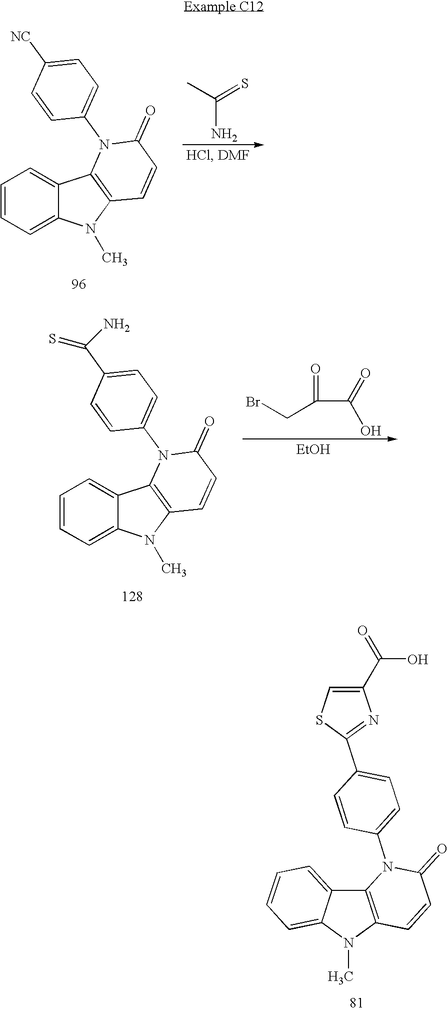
C12=C(N(C)C3=CC=CC=C13)C=CC(=O)N2C1=CC=C(C2=NC(C(=O)O)=CS2)C=C1.C(N)(C)=S.C1=CC=C2C(=C1)C1=C(N2C)C=CC(=O)N1C1=CC=C([NC])C=C1.C1=CC=C2C(=C1)C1=C(N2C)C=CC(=O)N1C1=CC=C(C(N)=S)C=C1.C(C(=O)C(=O)O)Br.[EtOH]
